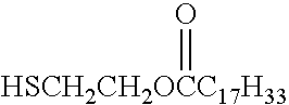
[HSCH2CH2OCC17H33]=O
